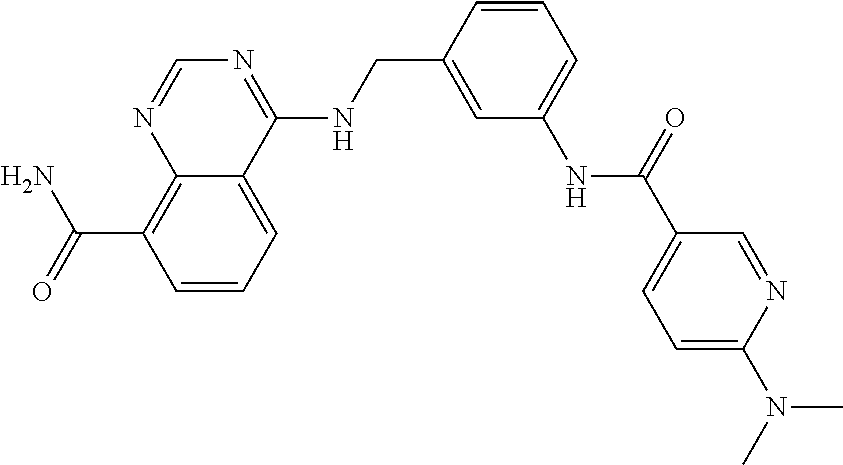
C(C1=C2N=CN=C(NCC3=CC(NC(C4=CC=C(N(C)C)N=C4)=O)=CC=C3)C2=CC=C1)(N)=O
